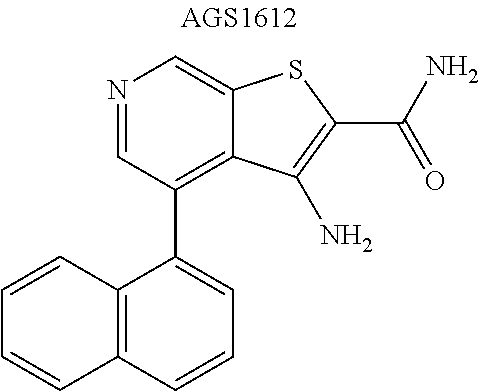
N1=CC(C2=CC=CC3=C2C=CC=C3)=C2C(=C1)SC(C(N)=O)=C2N
